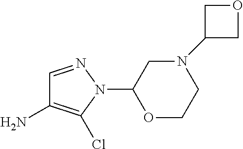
C1(N2N=CC(N)=C2Cl)OCCN(C2COC2)C1
